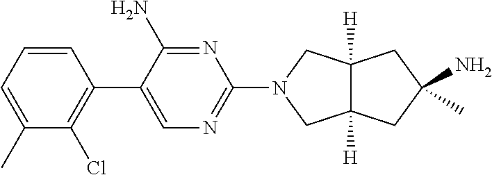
C1=CC=C(C)C(Cl)=C1C1=CN=C(N2CC3([H])C([H])(C2)CC(N)(C)C3)N=C1N
